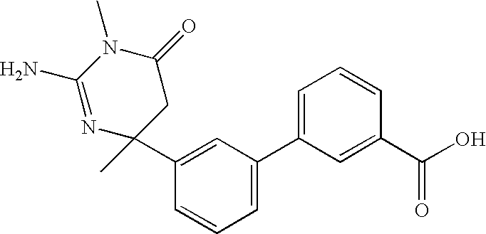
N1=C(N)N(C)C(=O)CC1(C)C1=CC(C2=CC=CC(C(O)=O)=C2)=CC=C1
